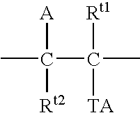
CC(C(C)([Rt1])[TA])([A])[Rt2]
